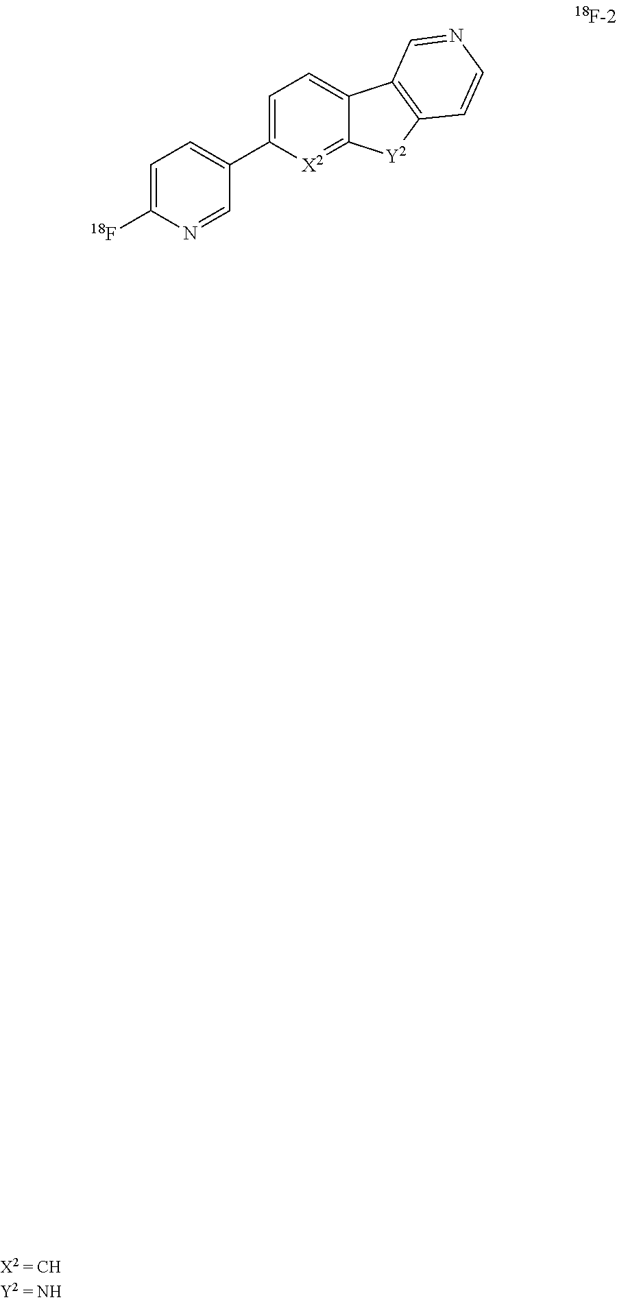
C1=C(C2=CC=C([18F])N=C2)[X2]=C2C(=C1)C1=C([Y2]2)C=CN=C1
